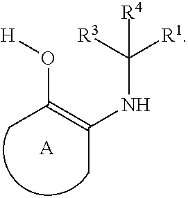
CC(=C(NC([R1])([R3])[R4])C)O[H].[A]
